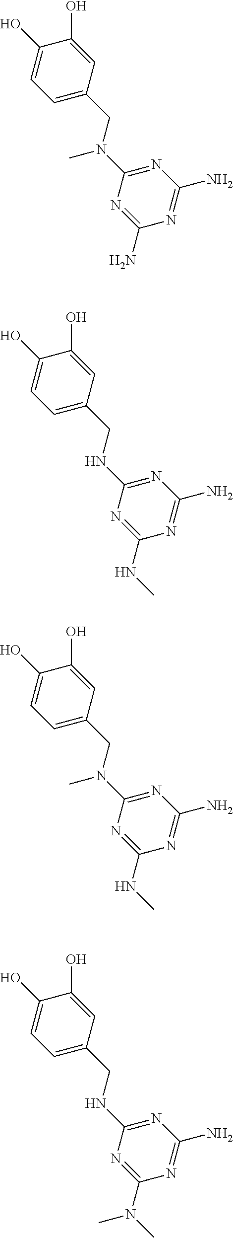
C(N(C1=NC(N)=NC(N)=N1)C)C1=CC=C(O)C(O)=C1.C(NC1=NC(N)=NC(NC)=N1)C1=CC=C(O)C(O)=C1.C(N(C1=NC(N)=NC(NC)=N1)C)C1=CC=C(O)C(O)=C1.C(NC1=NC(N)=NC(N(C)C)=N1)C1=CC=C(O)C(O)=C1
